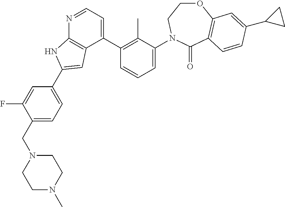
C1(CN2CCN(C)CC2)=CC=C(C2=CC3=C(N=CC=C3C3=C(C)C(N4CCOC5=C(C4=O)C=CC(C4CC4)=C5)=CC=C3)N2)C=C1F
